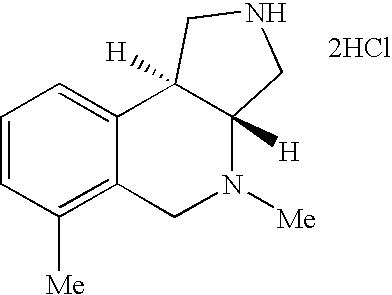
C1=CC([Me])=C2C(=C1)C1([H])C([H])(N([Me])C2)CNC1.[2HCl]
